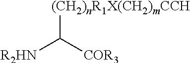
C([COR3])([R2HN])[(CH2)nR1X(CH2)mCCH]
